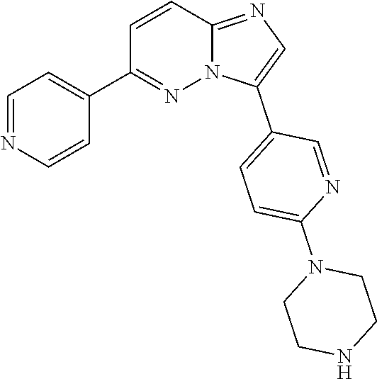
C1=C(C2=CC=C(N3CCNCC3)N=C2)N2C(=N1)C=CC(C1=CC=NC=C1)=N2
